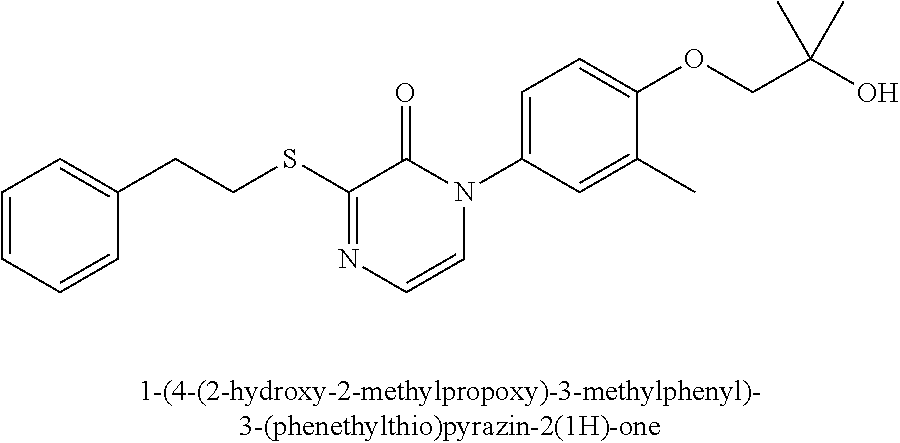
C(SC1=NC=CN(C2=CC=C(OCC(O)(C)C)C(C)=C2)C1=O)CC1=CC=CC=C1
